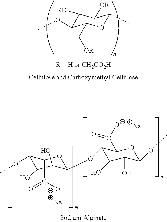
C1([RO])C(OC)C(C[OR])OC(C)C1[OR].[Na].C1(OC)C(O)C(O)C(OC2C(O)C(O)C(OC)OC2C(=O)[O-])OC1C([O-])=O.[Na]
